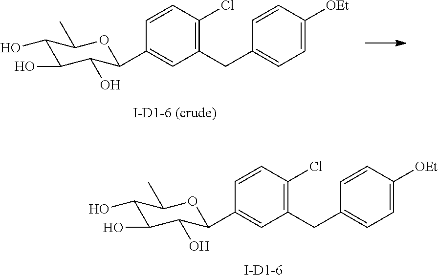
C1(O)C(O)C(O)C(C2=CC(CC3=CC=C([OEt])C=C3)=C(Cl)C=C2)OC1C.C1(O)C(O)C(O)C(C2=CC(CC3=CC=C([OEt])C=C3)=C(Cl)C=C2)OC1C
